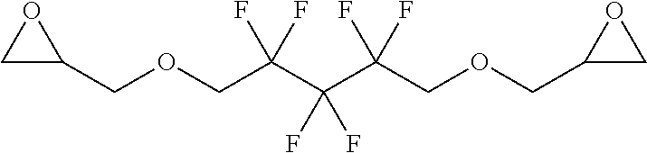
C1C(COCC(C(C(COCC2CO2)(F)F)(F)F)(F)F)O1
